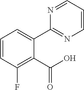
C1(C2=CC=CC(F)=C2C(O)=O)=NC=CC=N1
